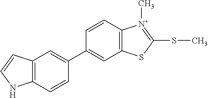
C1=CC2=C(C=C1C1=CC3=C(C=C1)NC=C3)SC(SC)=[N+]2C
